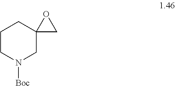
C1CN([Boc])CC2(C1)CO2
